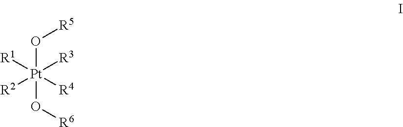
[R5]O[Pt]([R4])([R2])(O[R6])([R1])[R3]
